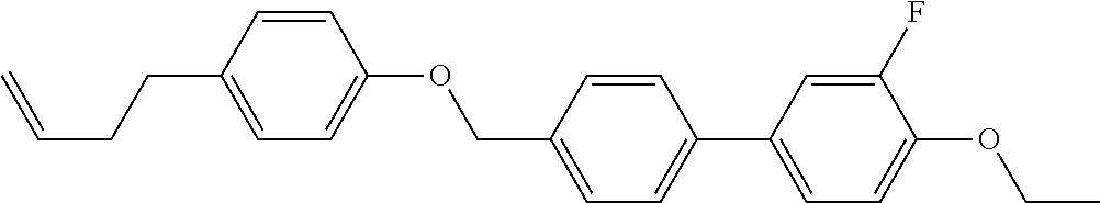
C1=CC(CCC=C)=CC=C1OCC1=CC=C(C2=CC=C(OCC)C(F)=C2)C=C1
